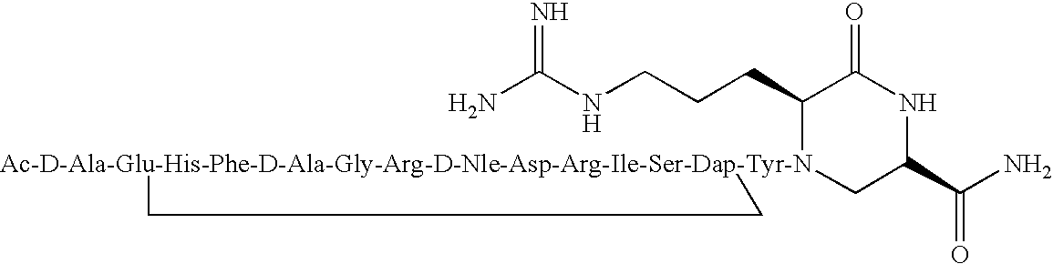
NC(NCCCC1[Ac-D-Ala-Glu-His-Phe-D-Ala-Gly-Arg-D-Nle-Asp-Arg-Ile-Ser-Dap-Tyr-N]2(CC(C(N)=O)NC1=O)CC2)=N
